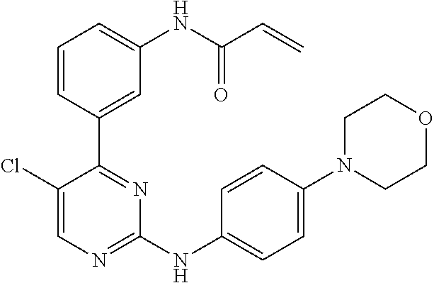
C1=CC(C2=NC(NC3=CC=C(N4CCOCC4)C=C3)=NC=C2Cl)=CC(NC(C=C)=O)=C1
